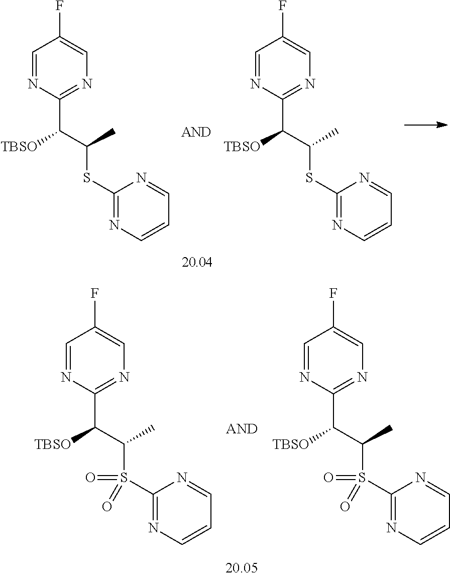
C1=NC(C([TBSO])C(C)S(C2=NC=CC=N2)(=O)=O)=NC=C1F.C1=NC(C([TBSO])C(C)S(C2=NC=CC=N2)(=O)=O)=NC=C1F.C1=NC(C([TBSO])C(C)SC2=NC=CC=N2)=NC=C1F.C1=NC(C([TBSO])C(C)SC2=NC=CC=N2)=NC=C1F
